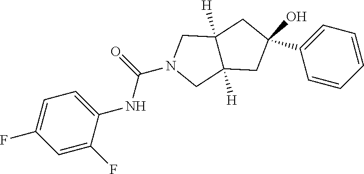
C1=CC=CC=C1C1(O)CC2([H])C([H])(CN(C(NC3=CC=C(F)C=C3F)=O)C2)C1
